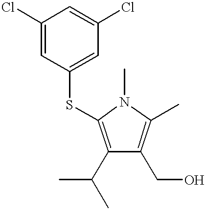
C1(C(C)C)=C(SC2=CC(Cl)=CC(Cl)=C2)N(C)C(C)=C1CO
